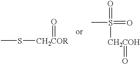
S([CH2COR]=O)C.CS(=O)(=O)[CH2COH]=O
